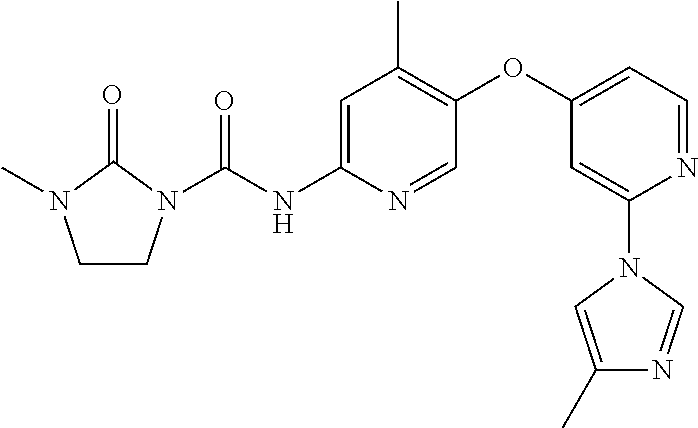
C1CN(C(NC2=CC(C)=C(OC3=CC=NC(N4C=C(C)N=C4)=C3)C=N2)=O)C(=O)N1C
